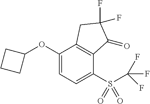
C1(OC2CCC2)=CC=C(S(C(F)(F)F)(=O)=O)C2=C1CC(F)(F)C2=O
